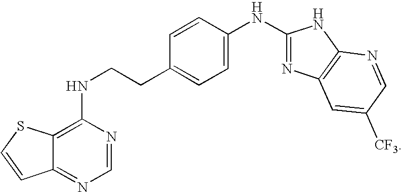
C1(NCCC2=CC=C(NC3=NC4=C(N3)N=CC([CF3])=C4)C=C2)=C2C(=NC=N1)C=CS2
